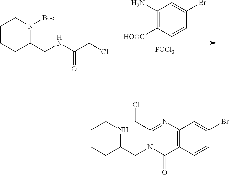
C1CCC(CNC(CCl)=O)N([Boc])C1.C1([HOOC])=C(N)C=C(Br)C=C1.[POCl3].C12=C(N=C(CCl)N(CC3NCCCC3)C1=O)C=C(Br)C=C2
